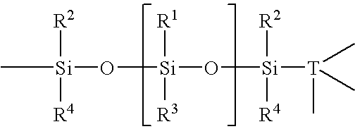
C[Si]([R2])([R4])O[Si](O[Si]([R2])([R4])[T](C)(C)C)([R1])[R3]
